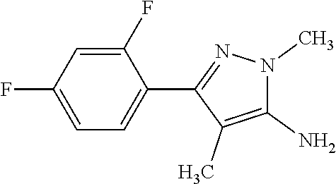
C1(F)=CC(F)=CC=C1C1=NN(C)C(N)=C1C
